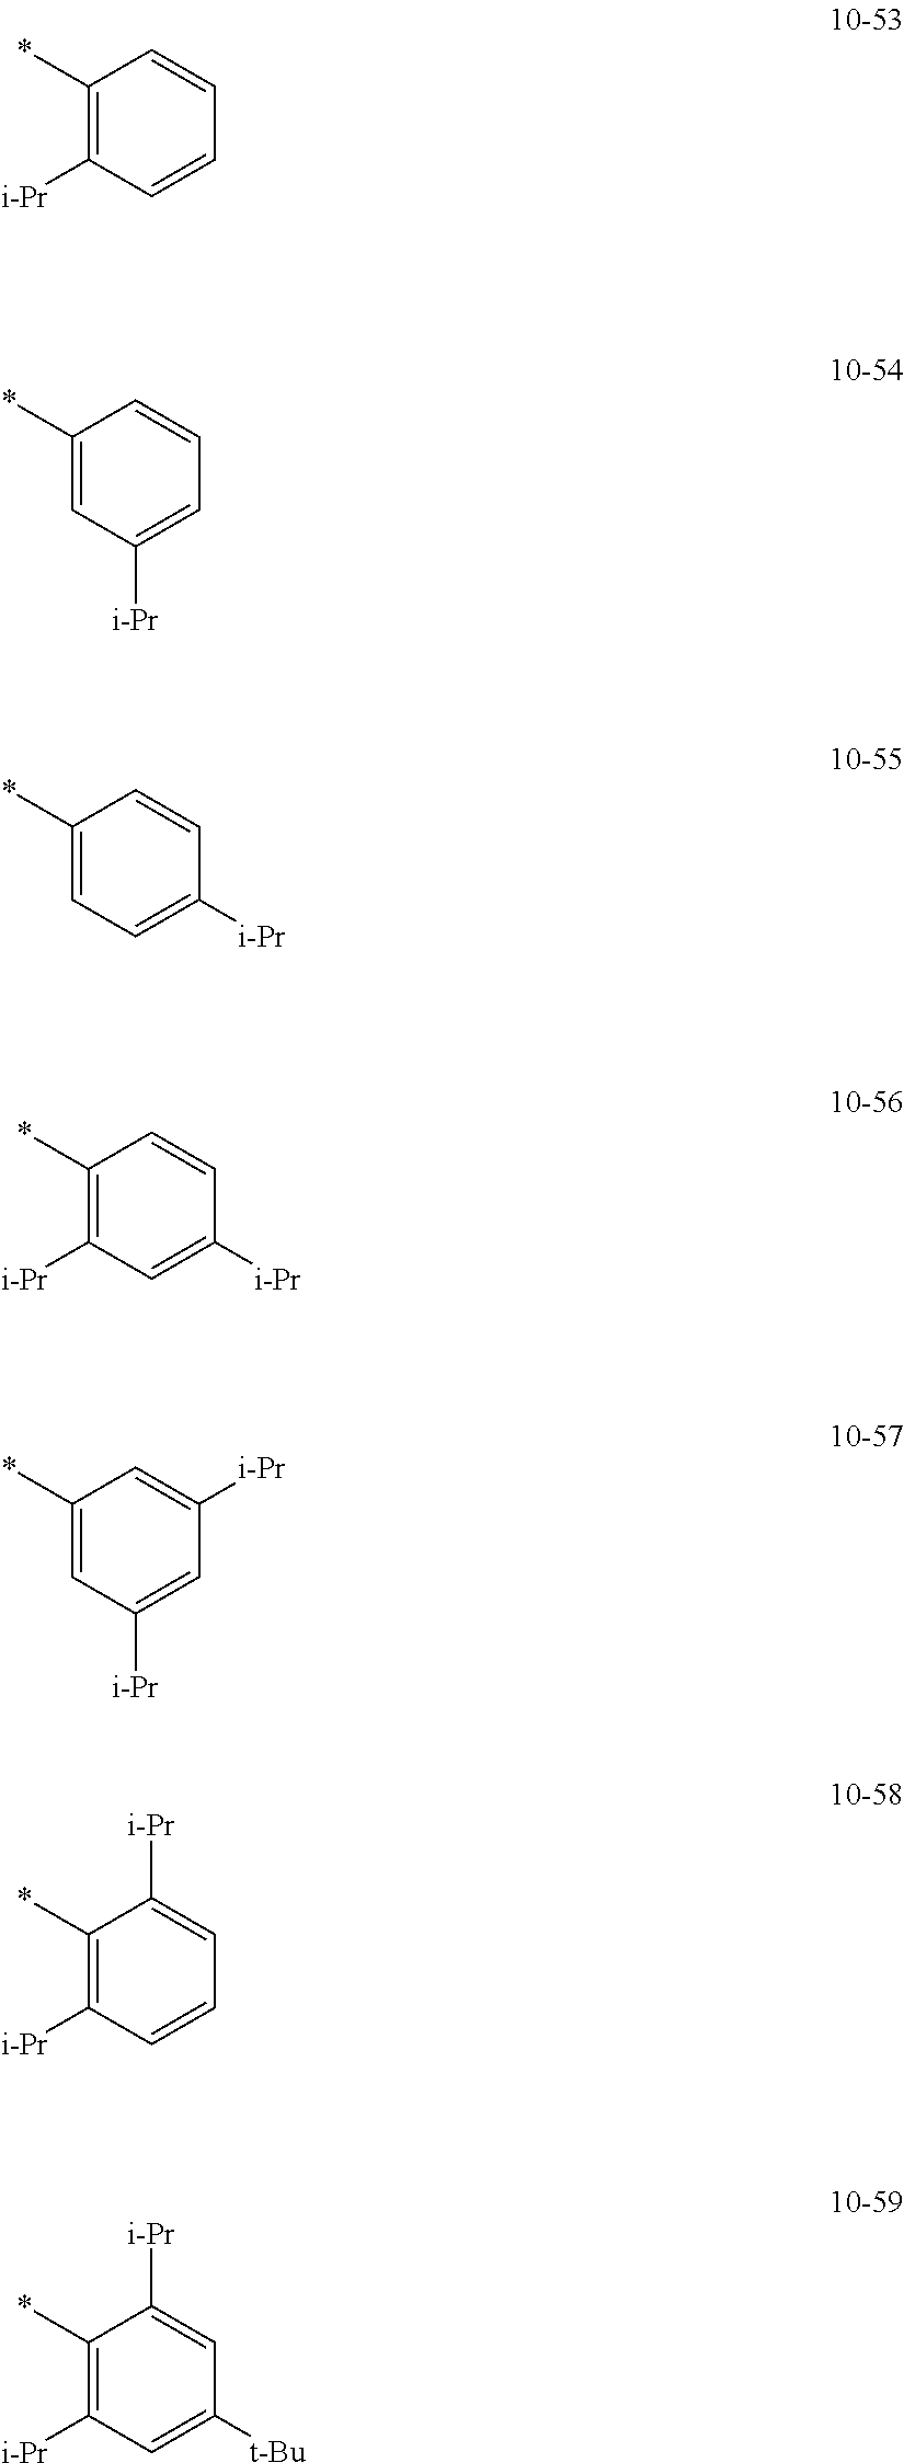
C1(*)=C([i-Pr])C=CC=C1.C1(*)=CC([i-Pr])=CC=C1.C1(*)=CC=C([i-Pr])C=C1.C1(*)=C([i-Pr])C=C([i-Pr])C=C1.C1(*)=CC([i-Pr])=CC([i-Pr])=C1.C1(*)=C([i-Pr])C=CC=C1[i-Pr].C1(*)=C([i-Pr])C=C([t-Bu])C=C1[i-Pr]
